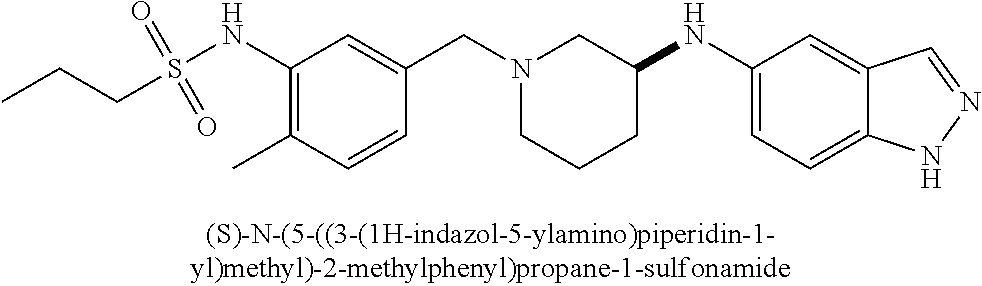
C1(NS(CCC)(=O)=O)=C(C)C=CC(CN2CCCC(NC3=CC=C4C(=C3)C=NN4)C2)=C1
